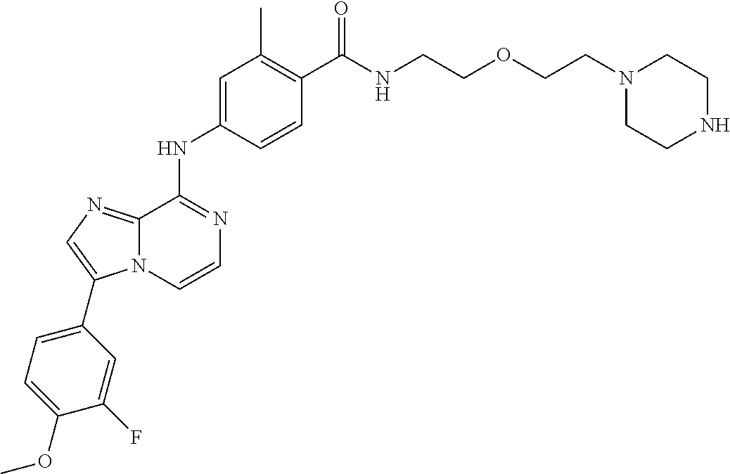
C(C1=C(C)C=C(NC2=NC=CN3C2=NC=C3C2=CC=C(OC)C(F)=C2)C=C1)(=O)NCCOCCN1CCNCC1
